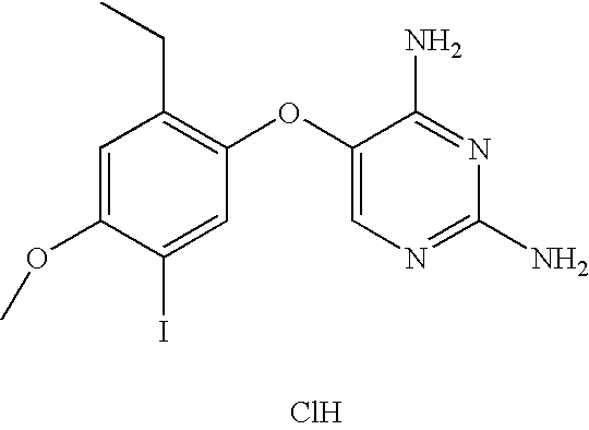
C1=C(OC)C(I)=CC(OC2=CN=C(N)N=C2N)=C1CC.Cl
